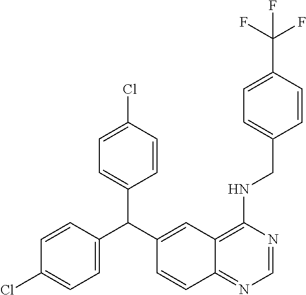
C1=CC(C(C2=CC3=C(NCC4=CC=C(C(F)(F)F)C=C4)N=CN=C3C=C2)C2=CC=C(Cl)C=C2)=CC=C1Cl
